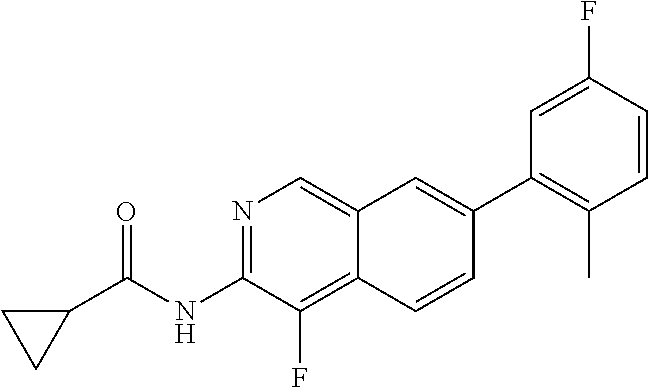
N1=C(NC(=O)C2CC2)C(F)=C2C(=C1)C=C(C1=C(C)C=CC(F)=C1)C=C2
